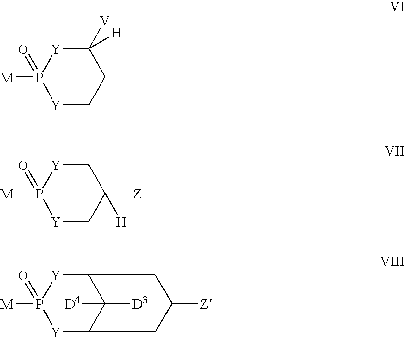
P1([M])(=O)[Y]CCC([V])([H])[Y]1.P1([M])(=O)[Y]CC([Z])([H])C[Y]1.P1([M])(=O)[Y]C2C([D3])([D4])C([Y]1)CC([Z])C2
